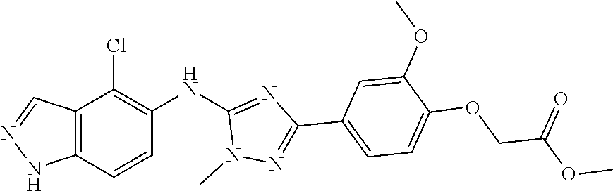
N1N=CC2=C1C=CC(NC1=NC(C3=CC=C(OCC(OC)=O)C(OC)=C3)=NN1C)=C2Cl
